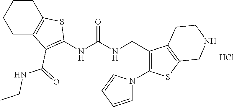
C1CC2=C(CC1)C(C(NCC)=O)=C(NC(NCC1=C(N3C=CC=C3)SC3=C1CCNC3)=O)S2.Cl
